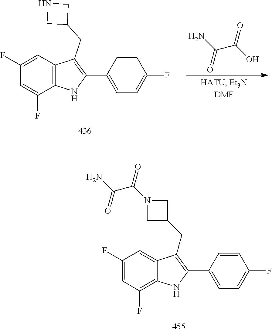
C1(F)=CC2=C(C(F)=C1)NC(C1=CC=C(F)C=C1)=C2CC1CNC1.C(C(O)=O)(N)=O.C1(F)=CC(F)=C2C(=C1)C(CC1CN(C(=O)C(N)=O)C1)=C(C1=CC=C(F)C=C1)N2
